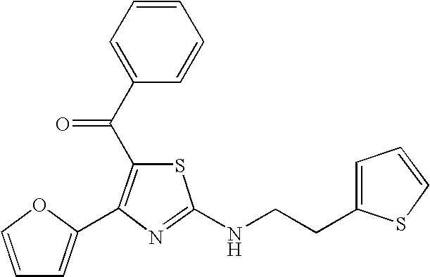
C1=COC(C2=C(C(C3=CC=CC=C3)=O)SC(NCCC3=CC=CS3)=N2)=C1
